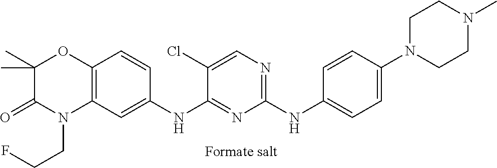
C1(NC2=CC=C(N3CCN(C)CC3)C=C2)=NC=C(Cl)C(NC2=CC3=C(C=C2)OC(C)(C)C(=O)N3CCF)=N1
